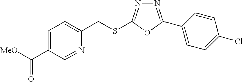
N1=C(C2=CC=C(Cl)C=C2)OC(SCC2=CC=C(C([MeO])=O)C=N2)=N1
